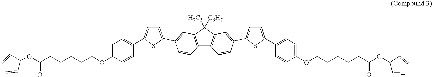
C12=C(C([C3H7])([H7C3])C3=C1C=CC(C1=CC=C(C4=CC=C(OCCCCCC(OC(C=C)C=C)=O)C=C4)S1)=C3)C=C(C1=CC=C(C3=CC=C(OCCCCCC(OC(C=C)C=C)=O)C=C3)S1)C=C2
